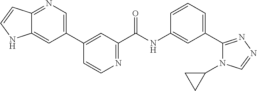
N1=C2C(=CC(C3=CC(C(NC4=CC(C5=NN=CN5C5CC5)=CC=C4)=O)=NC=C3)=C1)NC=C2
